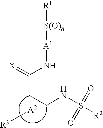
[R1][S(O)n][A1]NC(=[X])CCNS([R2])(=O)=O.[A2][R3]
